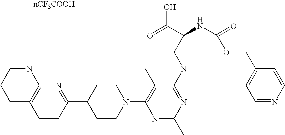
C1=CC(C2CCN(C3=C(C)C(NCC(NC(=O)OCC4=CC=NC=C4)C(=O)O)=NC(C)=N3)CC2)=NC2=C1CCCN2
